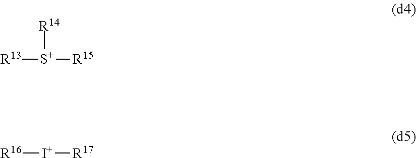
[R13][S+]([R15])[R14].[R16][I+][R17]
